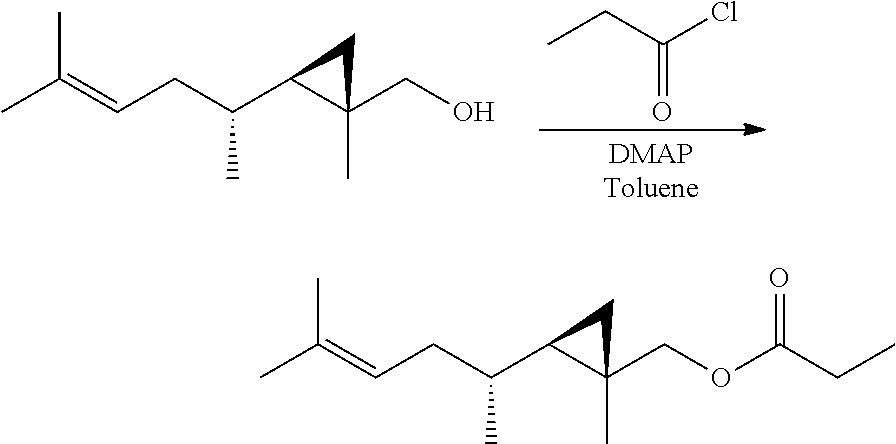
CC(=CCC(C1C(CO)(C)C1)C)C.CCC(Cl)=O.C(CC(C1C(COC(CC)=O)(C)C1)C)=C(C)C
